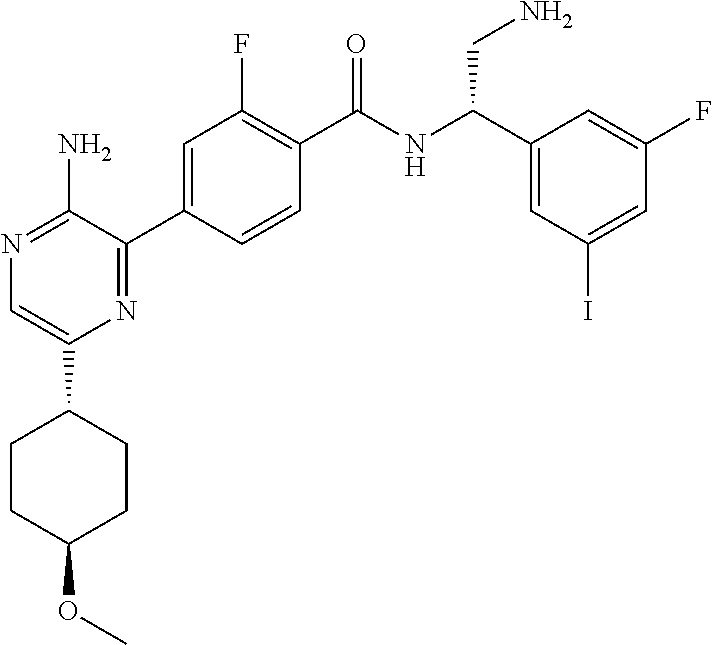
N1=C(N)C(C2=CC(F)=C(C(NC(C3=CC(I)=CC(F)=C3)CN)=O)C=C2)=NC(C2CCC(OC)CC2)=C1
